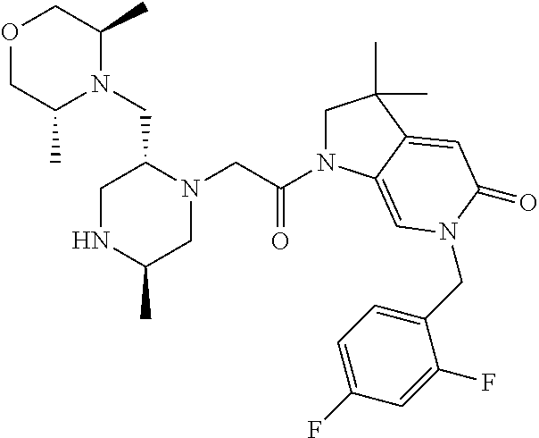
O1CC(C)N(CC2CNC(C)CN2CC(N2CC(C)(C)C3=CC(=O)N(CC4=CC=C(F)C=C4F)C=C23)=O)C(C)C1
